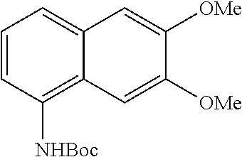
C1=CC([NHBoc])=C2C(=C1)C=C([OMe])C([OMe])=C2
